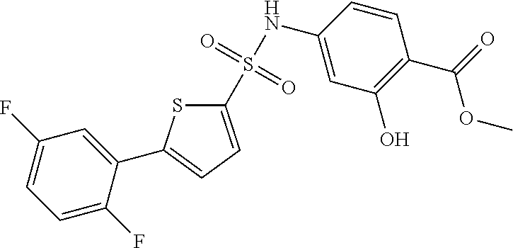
C1(F)=CC=C(F)C(C2=CC=C(S(=O)(=O)NC3=CC(O)=C(C(=O)OC)C=C3)S2)=C1
